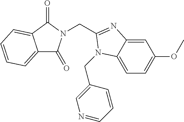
C(C1=NC2=CC(OC)=CC=C2N1CC1=CN=CC=C1)N1C(=O)C2=CC=CC=C2C1=O
